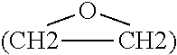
[(CH2]1O[CH2)]1
